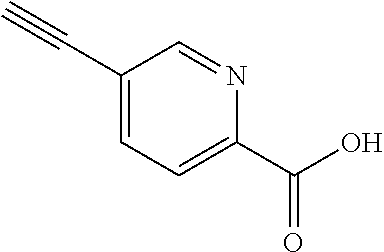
C1(C#C)=CC=C(C(=O)O)N=C1
